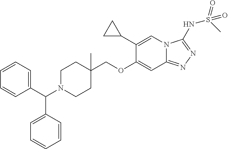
C12=NN=C(NS(=O)(=O)C)N1C=C(C1CC1)C(OCC1(C)CCN(C(C3=CC=CC=C3)C3=CC=CC=C3)CC1)=C2
